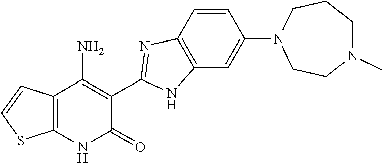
C1=CC2=C(C=C1N1CCN(C)CCC1)NC(C1=C(N)C3=C(NC1=O)SC=C3)=N2
